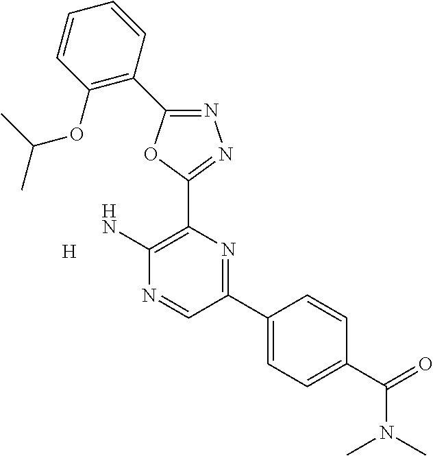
[H].NC1=C(C2=NN=C(C3=C(OC(C)C)C=CC=C3)O2)N=C(C2=CC=C(C(N(C)C)=O)C=C2)C=N1
